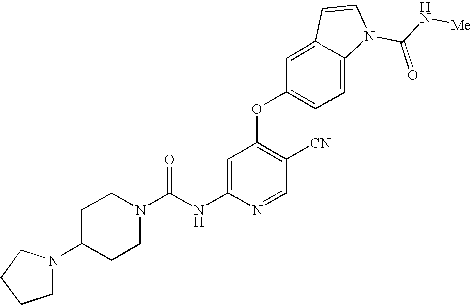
C1=C(NC(=O)N2CCC(N3CCCC3)CC2)N=CC([CN])=C1OC1=CC=C2C(=C1)C=CN2C(N[Me])=O
